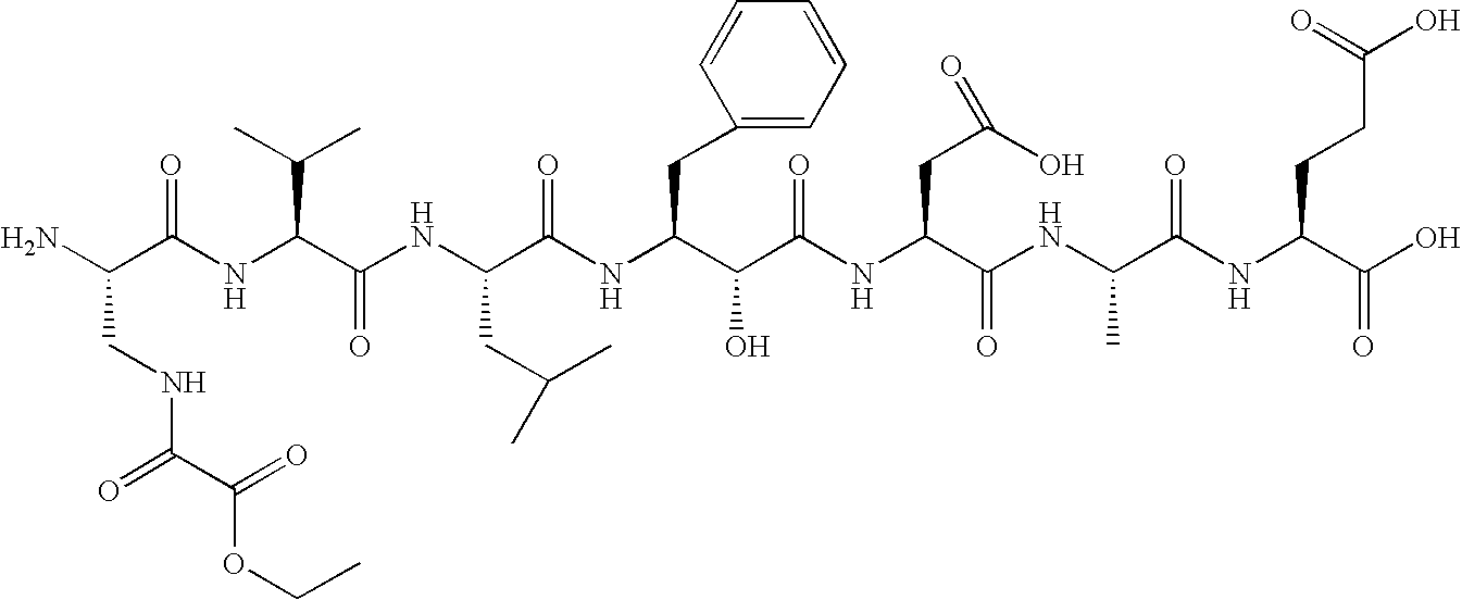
NC(C(NC(C(NC(C(NC(C(C(NC(C(NC(C(NC(C(O)=O)CCC(O)=O)=O)C)=O)CC(O)=O)=O)O)CC1=CC=CC=C1)=O)CC(C)C)=O)C(C)C)=O)CNC(C(OCC)=O)=O
